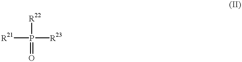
[R21]P([R23])([R22])=O
